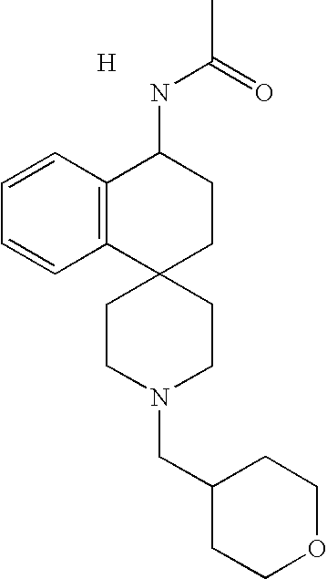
[H].C1=CC2=C(C=C1)C1(CCC2NC(=O)C)CCN(CC2CCOCC2)CC1
